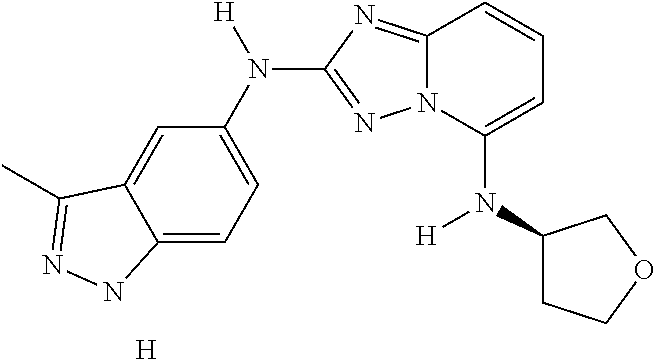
C1=C2C(=CC=C1N([H])C1=NN3C(=N1)C=CC=C3N(C1CCOC1)[H])NN=C2C.[H]
